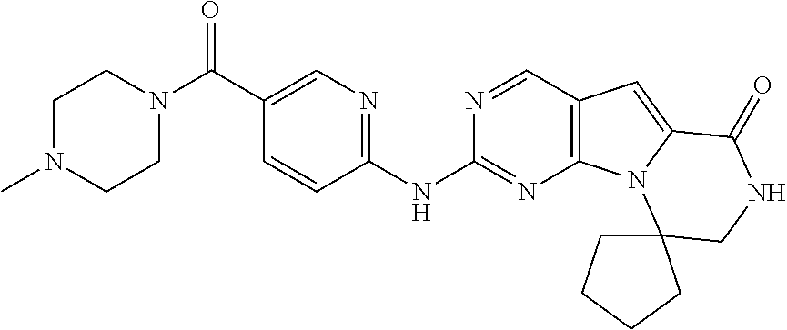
N1(C(=O)C2=CN=C(NC3=NC4=C(C=N3)C=C3N4C4(CNC3=O)CCCC4)C=C2)CCN(C)CC1
